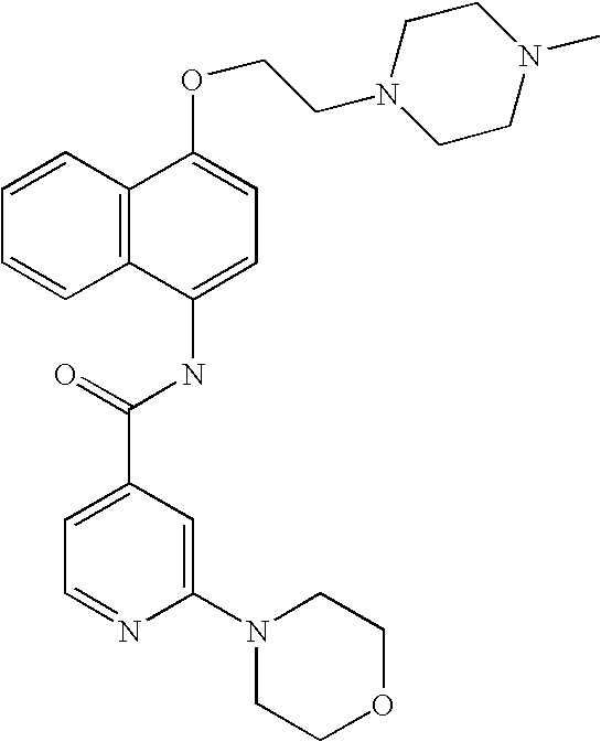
C1=CC2=C(C=C1)C(NC(C1=CC=NC(N3CCOCC3)=C1)=O)=CC=C2OCCN1CCN(C)CC1
